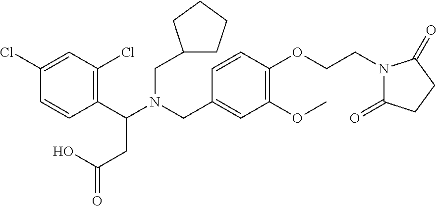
C1(Cl)=CC(Cl)=C(C(N(CC2CCCC2)CC2=CC(OC)=C(OCCN3C(=O)CCC3=O)C=C2)CC(=O)O)C=C1
